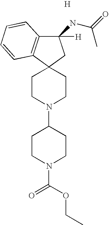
C1(NC(C)=O)([H])C2=C(C3(C1)CCN(C1CCN(C(=O)OCC)CC1)CC3)C=CC=C2.[H]
